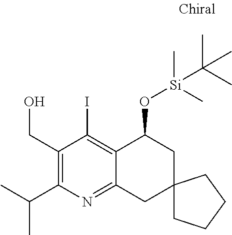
C1(CO)=C(C(C)C)N=C2C(=C1I)C(O[Si](C)(C)C(C)(C)C)CC1(C2)CCCC1
